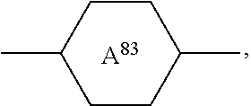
C1CC(C)CCC1C.[A83]
